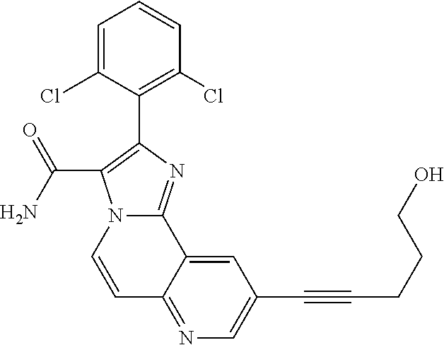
C1=C(Cl)C(C2=C(C(N)=O)N3C(=N2)C2=CC(C#CCCCO)=CN=C2C=C3)=C(Cl)C=C1
